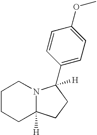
C1CCC2([H])N(C1)C(C1=CC=C(OC)C=C1)([H])CC2
